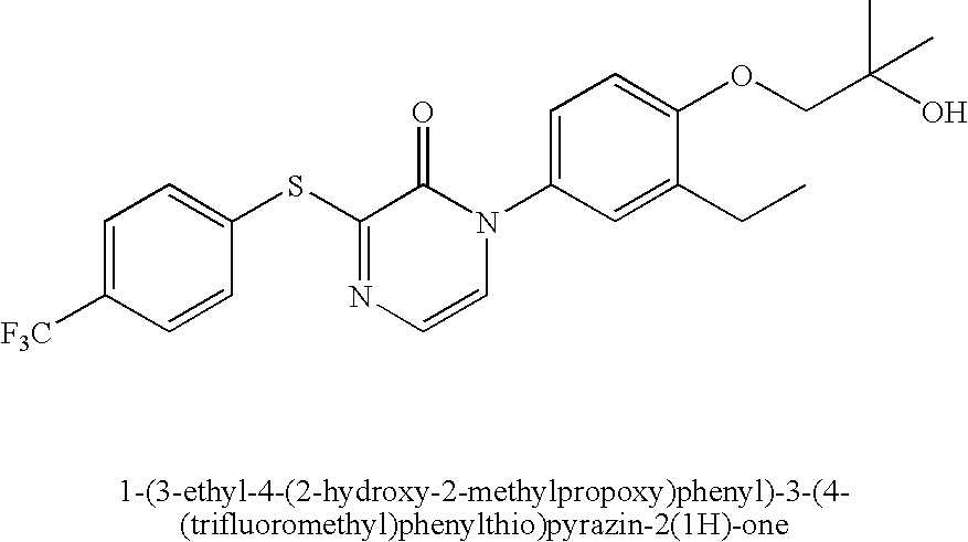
S(C1=NC=CN(C2=CC=C(OCC(O)(C)C)C(CC)=C2)C1=O)C1=CC=C([F3C])C=C1
